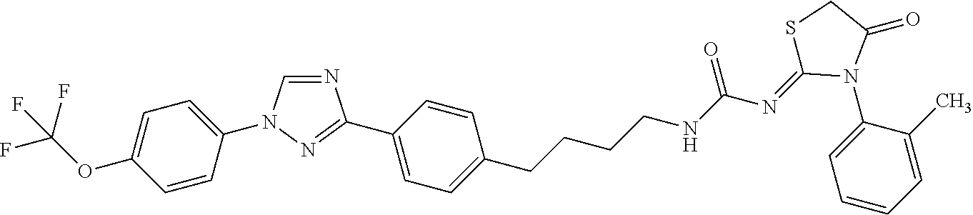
N1=CN(C2=CC=C(OC(F)(F)F)C=C2)N=C1C1=CC=C(CCCCNC(N=C2SCC(=O)N2C2=CC=CC=C2C)=O)C=C1
